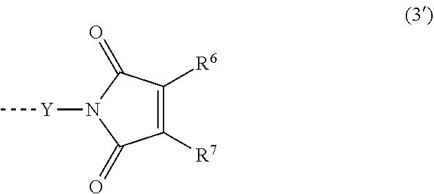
C1([R7])=C([R6])C(=O)N([Y]C)C1=O
